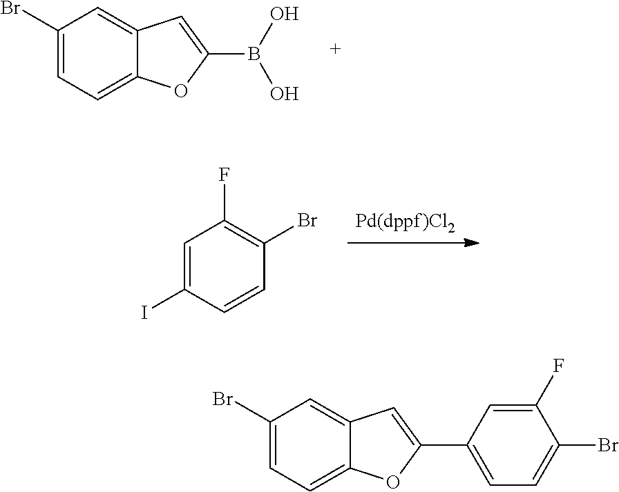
C1(Br)=CC=C2C(=C1)C=C(B(O)O)O2.C1=C(I)C=CC(Br)=C1F.C1(Br)=CC=C2C(=C1)C=C(C1=CC=C(Br)C(F)=C1)O2
